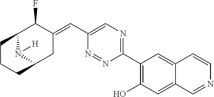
C1(C2=C(O)C=C3C(=C2)C=CN=C3)=NC=C(C=C2C(F)C3N([H])C(C2)CCC3)N=N1
